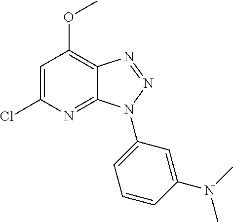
C1=C(Cl)N=C2C(=C1OC)N=NN2C1=CC=CC(N(C)C)=C1
